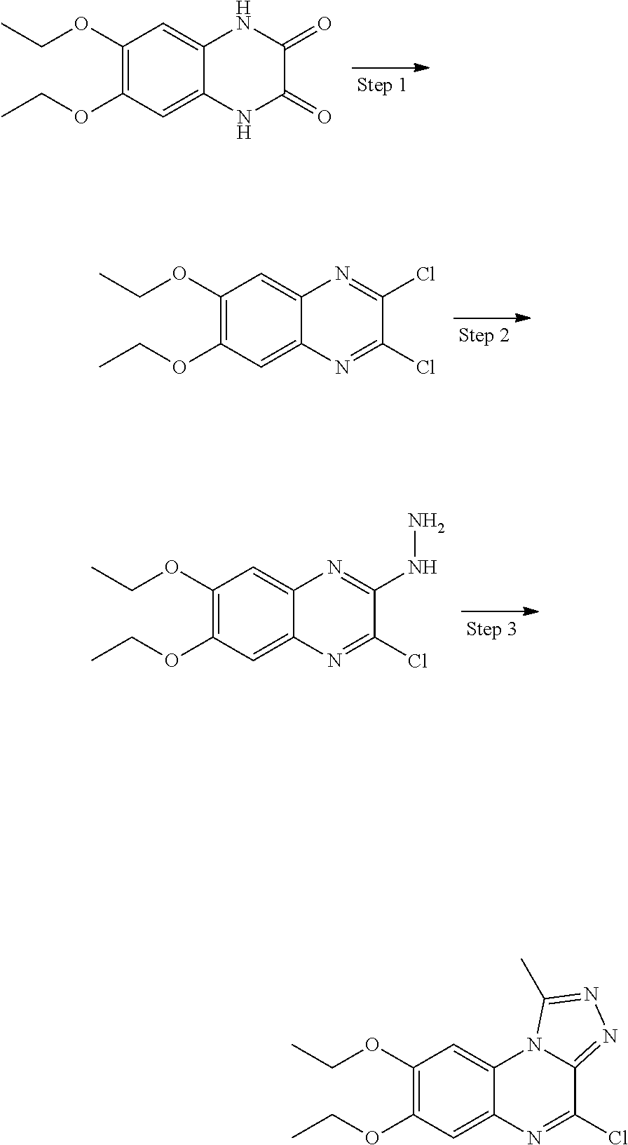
C1(OCC)=C(OCC)C=C2C(=C1)NC(=O)C(=O)N2.C1(OCC)=C(OCC)C=C2C(=C1)N=C(Cl)C(Cl)=N2.C1(OCC)=C(OCC)C=C2C(=C1)N=C(NN)C(Cl)=N2.C1(OCC)=C(OCC)C=C2C(=C1)N1C(=NN=C1C)C(Cl)=N2
